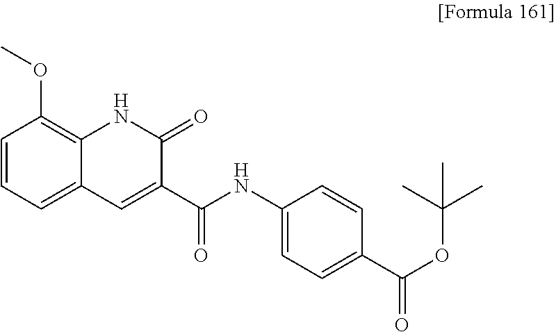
COC1=C2C(=CC=C1)C=C(C(NC1=CC=C(C(OC(C)(C)C)=O)C=C1)=O)C(=O)N2
